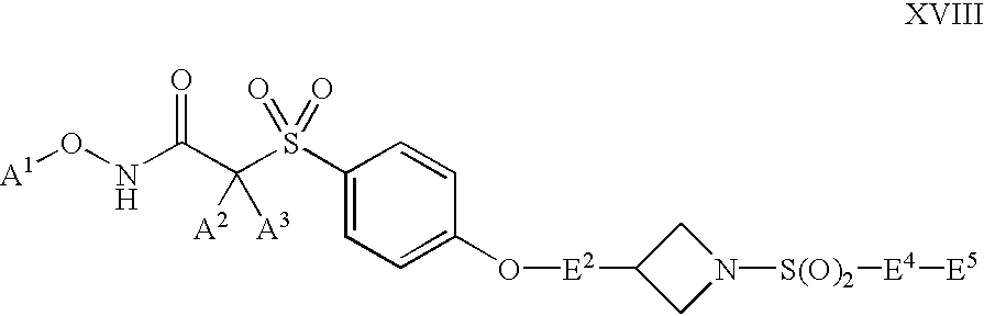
O([A1])NC(=O)C([A2])([A3])S(=O)(=O)C1=CC=C(O[E2]C2CN([S(O)2][E4][E5])C2)C=C1
